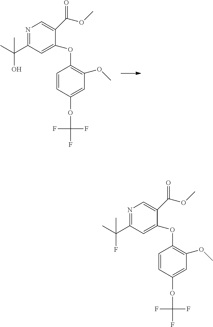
O(C(=O)C1=CN=C(C(C)(O)C)C=C1OC1=C(OC)C=C(OC(F)(F)F)C=C1)C.O(C(=O)C1=CN=C(C(C)(F)C)C=C1OC1=C(OC)C=C(OC(F)(F)F)C=C1)C
